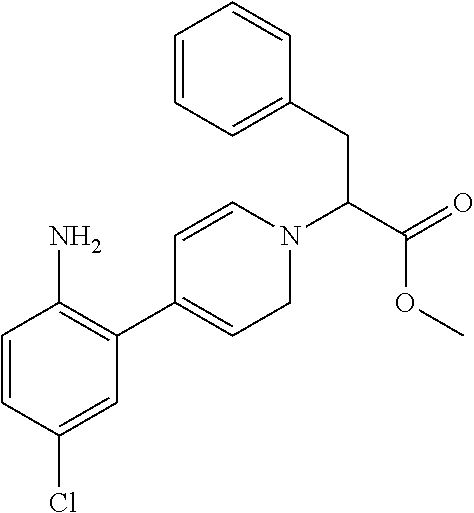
C1=CC=C(CC(C(=O)OC)N2C=CC(C3=C(N)C=CC(Cl)=C3)=CC2)C=C1
